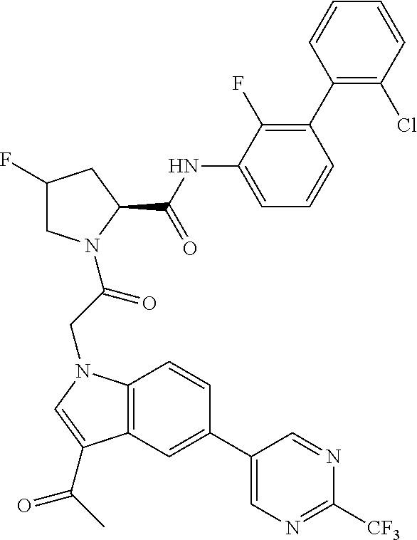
C1(F)CN(C(CN2C3=C(C=C(C4=CN=C([CF3])N=C4)C=C3)C(C(C)=O)=C2)=O)C(C(NC2=CC=CC(C3=C(Cl)C=CC=C3)=C2F)=O)C1
